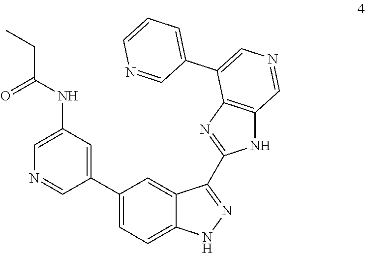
C1(C2=CC=C3C(=C2)C(C2=NC4=C(N2)C=NC=C4C2=CC=CN=C2)=NN3)=CC(NC(CC)=O)=CN=C1
